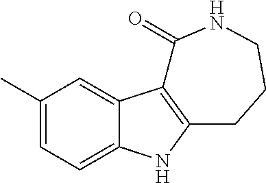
C1(C)=CC=C2C(=C1)C1=C(N2)CCCNC1=O
